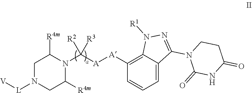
C1N([L][V])CC([R4m])N(C([A][A]C2=C3C(=CC=C2)C(N2C(=O)NC(=O)CC2)=NN3[R1])([R3])[R2])C1[R4m]
